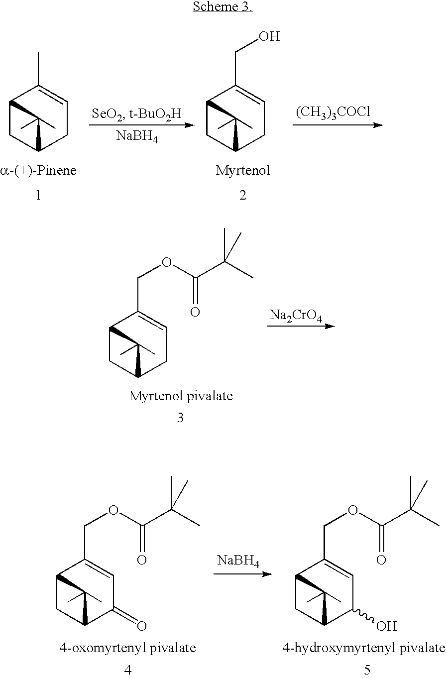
[NaBH4].C12CC(CC=C1C)C2(C)C.C12CC(CC=C1CO)C2(C)C.[(CH3)3COCl].C12CC(CC=C1COC(C(C)(C)C)=O)C2(C)C.[Na2CrO4].C12CC(C(=O)C=C1COC(C(C)(C)C)=O)C2(C)C.[NaBH4].C12CC(C(O)C=C1COC(C(C)(C)C)=O)C2(C)C
